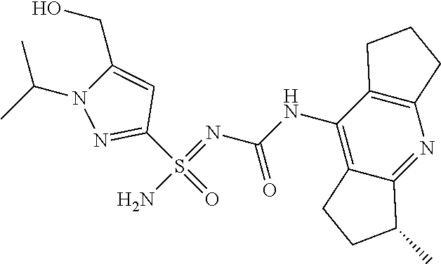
C12=C(C(NC(N=S(N)(C3=NN(C(C)C)C(CO)=C3)=O)=O)=C3C(=N1)C(C)CC3)CCC2
